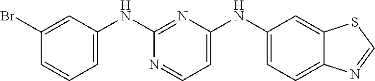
C1(NC2=NC(NC3=CC=C4C(=C3)SC=N4)=CC=N2)=CC=CC(Br)=C1
